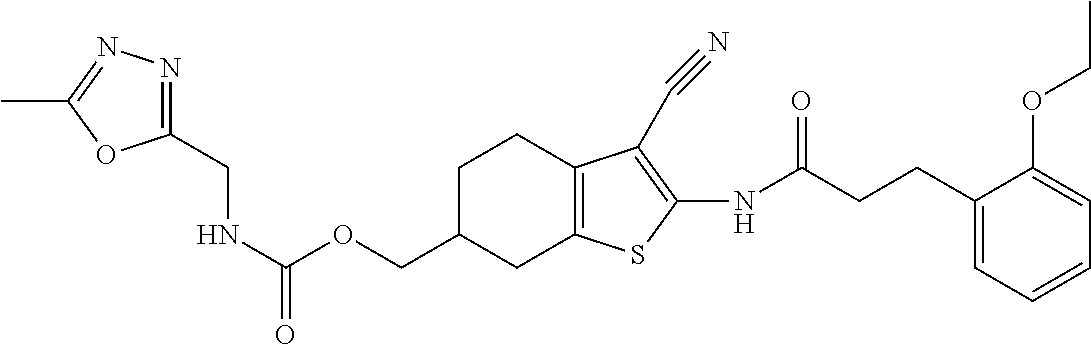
C(=O)(OCC1CC2=C(CC1)C(C#N)=C(NC(CCC1=CC=CC=C1OCC)=O)S2)NCC1=NN=C(C)O1
